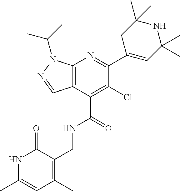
N1C(C)=CC(C)=C(CNC(C2=C(Cl)C(C3=CC(C)(C)NC(C)(C)C3)=NC3=C2C=NN3C(C)C)=O)C1=O
